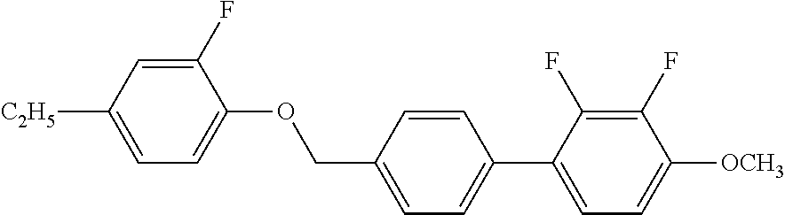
C1(F)=CC([C2H5])=CC=C1OCC1=CC=C(C2=CC=C([OCH3])C(F)=C2F)C=C1
